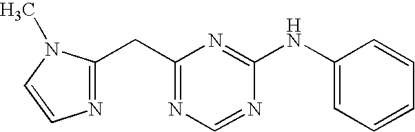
C1(CC2=NC=CN2C)=NC=NC(NC2=CC=CC=C2)=N1
